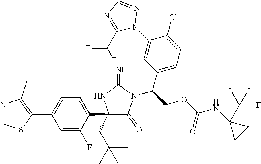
C1(C2=CC=C(C3=C(C)N=CS3)C=C2F)(CC(C)(C)C)C(=O)N(C(COC(NC2(C(F)(F)F)CC2)=O)C2=CC=C(Cl)C(N3N=CN=C3C(F)F)=C2)C(=N)N1
